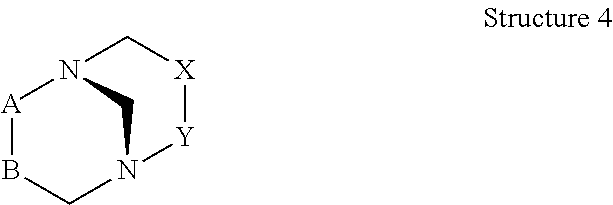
[A]1BCN2CN1C[X][Y]2
